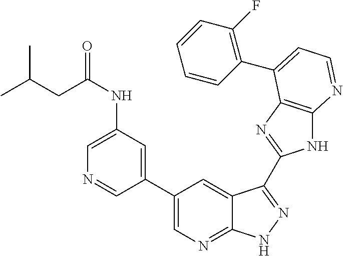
C1(C2=CN=C3C(=C2)C(C2=NC4=C(N2)N=CC=C4C2=C(F)C=CC=C2)=NN3)=CC(NC(=O)CC(C)C)=CN=C1
